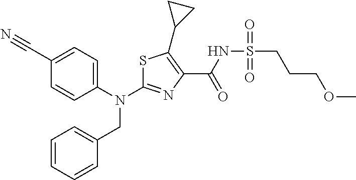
N(C1=NC(C(NS(CCCOC)(=O)=O)=O)=C(C2CC2)S1)(CC1=CC=CC=C1)C1=CC=C(C#N)C=C1
